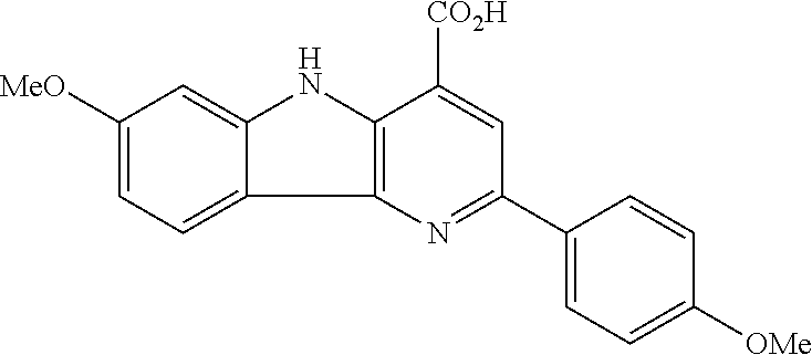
C12=CC([MeO])=CC=C1C1=C(N2)C([CO2H])=CC(C2=CC=C([OMe])C=C2)=N1
